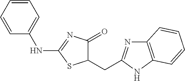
C1(CC2=NC3=C(N2)C=CC=C3)C(=O)N=C(NC2=CC=CC=C2)S1
